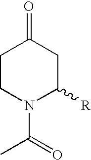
CC(=O)N1C([R])CC(=O)CC1
